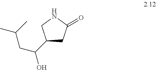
C1(C(CC(C)C)O)CC(=O)NC1
